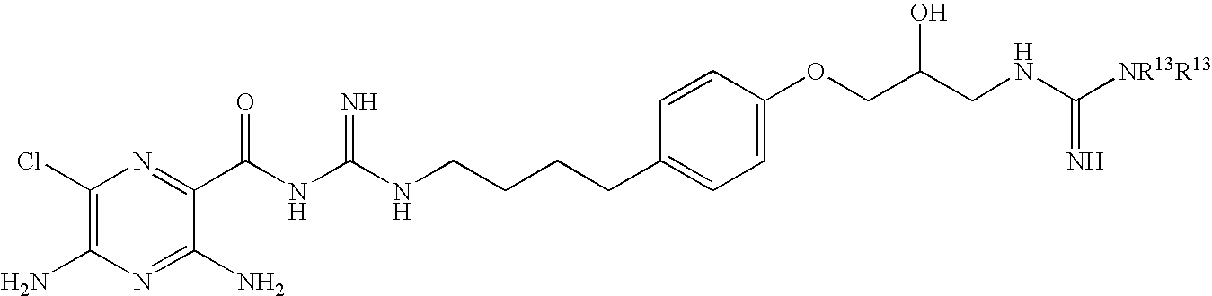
C1(Cl)=C(N)N=C(N)C(C(NC(NCCCCC2=CC=C(OCC(CNC([NR13R13])=N)O)C=C2)=N)=O)=N1
